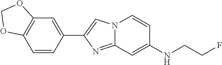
C1(C2=CN3C(=N2)C=C(NCCF)C=C3)=CC2=C(C=C1)OCO2
